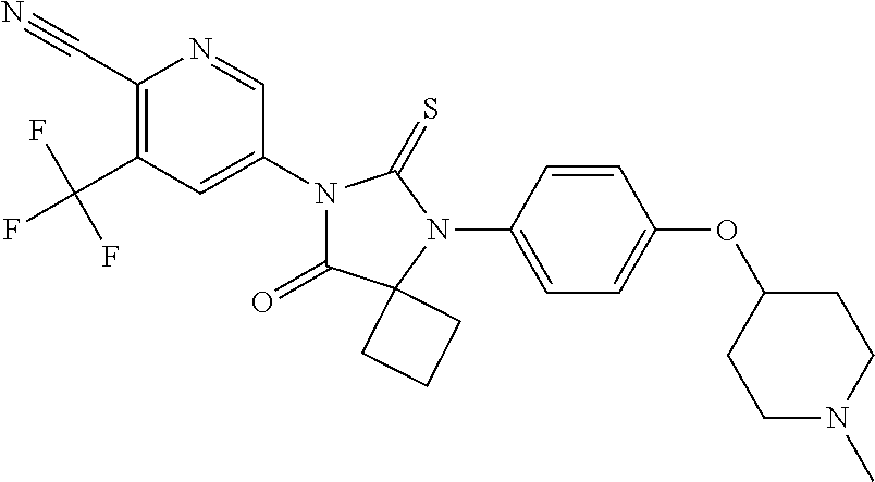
C1(C#N)=C(C(F)(F)F)C=C(N2C(=O)C3(N(C4=CC=C(OC5CCN(C)CC5)C=C4)C2=S)CCC3)C=N1
